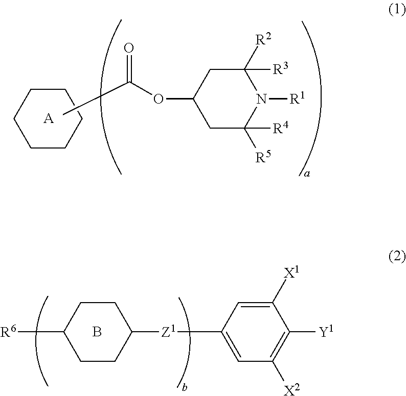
O(C1CC([R5])([R4])N([R1])C([R3])([R2])C1)C(=O)C.C1CCCCC1.[A].[R6]C1CCC([Z1]C2=CC([X2])=C([Y1])C([X1])=C2)CC1.B
